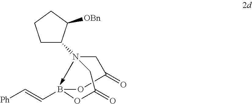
O1B(C=C[Ph])OC(=O)CN(C2CCCC2[OBn])CC1=O
